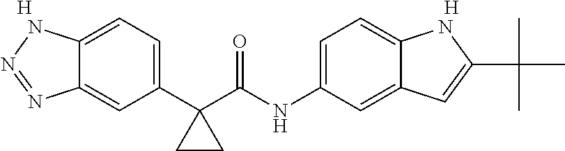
C1(C2(C(NC3=CC=C4C(=C3)C=C(C(C)(C)C)N4)=O)CC2)=CC=C2C(=C1)N=NN2.[H].[H]
